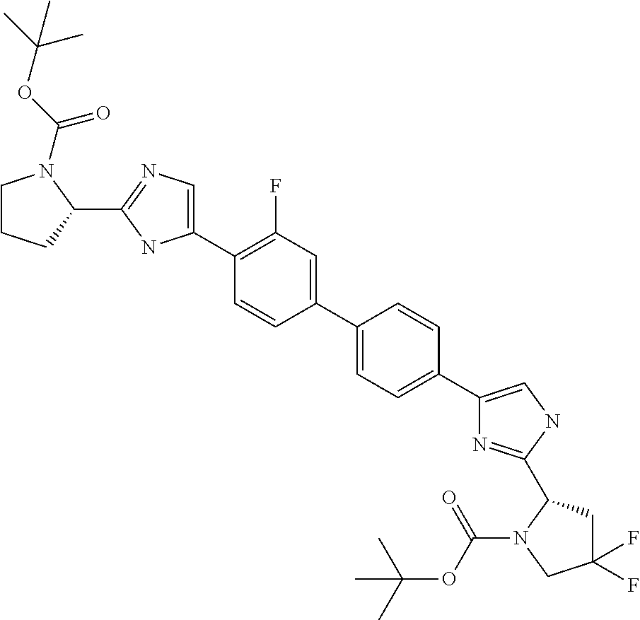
C1CCC(C2=NC=C(C3=C(F)C=C(C4=CC=C(C5=CNC(C6CC(F)(F)CN6C(=O)OC(C)(C)C)=N5)C=C4)C=C3)N2)N1C(OC(C)(C)C)=O
